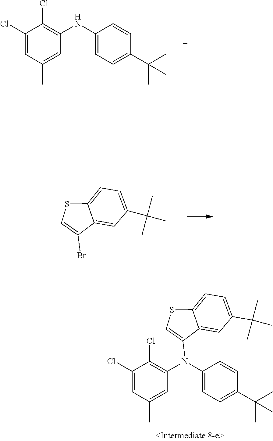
C1=C(C(C)(C)C)C=CC(NC2=C(Cl)C(Cl)=CC(C)=C2)=C1.BrC1=CSC2=CC=C(C(C)(C)C)C=C12.C1=C(C(C)(C)C)C=CC(N(C2=C(Cl)C(Cl)=CC(C)=C2)C2=CSC3=CC=C(C(C)(C)C)C=C23)=C1
